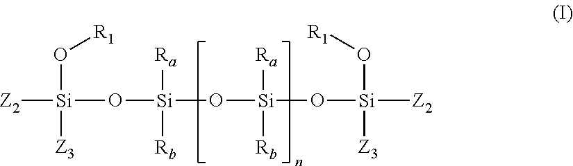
[Z2][Si](O[Si](O[Si](O[Si]([Z2])(O[R1])[Z3])([Ra])[Rb])([Ra])[Rb])(O[R1])[Z3]
